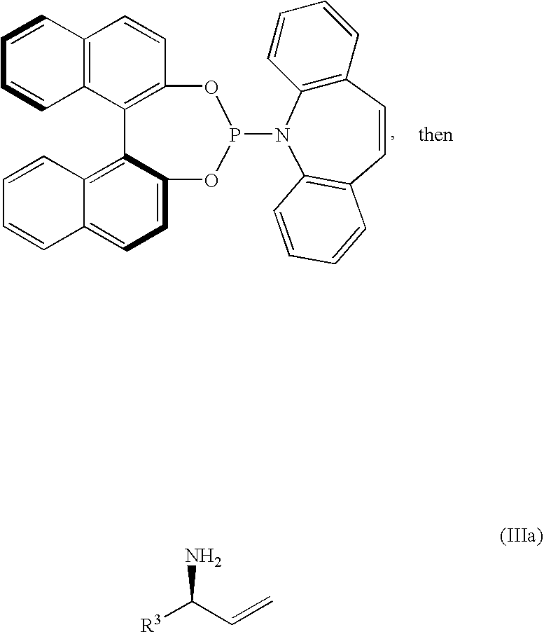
C12=C(C3=C(C=C1)OP(N1C4=C(C=CC=C4)C=CC4=C1C=CC=C4)OC1=CC=C4C(=C31)C=CC=C4)C=CC=C2.[R3]C(C=C)N
